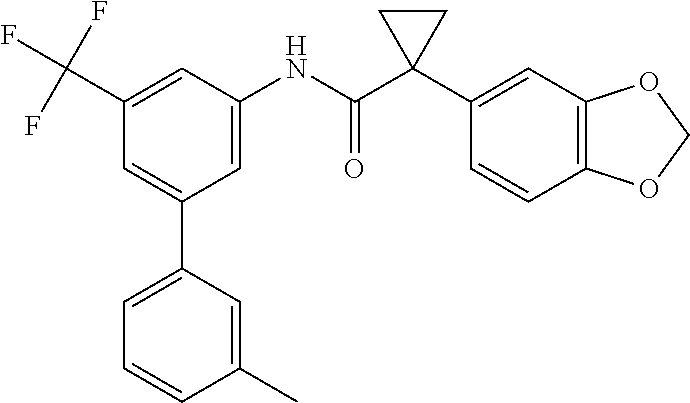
C1(C2=CC(C(F)(F)F)=CC(NC(C3(C4=CC5=C(C=C4)OCO5)CC3)=O)=C2)=CC=CC(C)=C1
